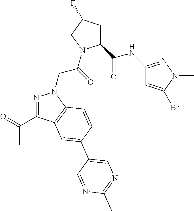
C1(C(NC2=NN(C)C(Br)=C2)=O)CC(F)CN1C(CN1N=C(C(=O)C)C2=C1C=CC(C1=CN=C(C)N=C1)=C2)=O
